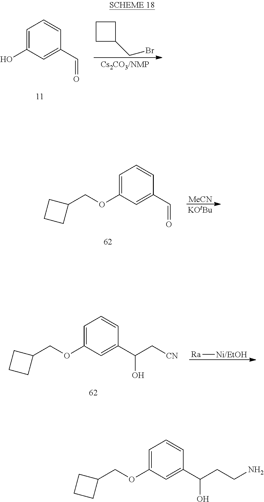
C1=C(OCC2CCC2)C=C(C(CCN)O)C=C1.C1C(CBr)CC1.C1=C(O)C=C(C=O)C=C1.[MeCN].[KOtBu].C1=C(OCC2CCC2)C=C(C=O)C=C1.C1=C(OCC2CCC2)C=C(C(C[CN])O)C=C1.[Ra][Ni/EtOH]
